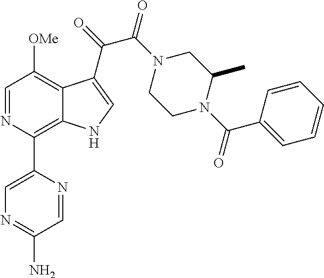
C1=NC(C2=CN=C(N)C=N2)=C2C(=C1[OMe])C(C(=O)C(N1CCN(C(C3=CC=CC=C3)=O)C(C)C1)=O)=CN2
